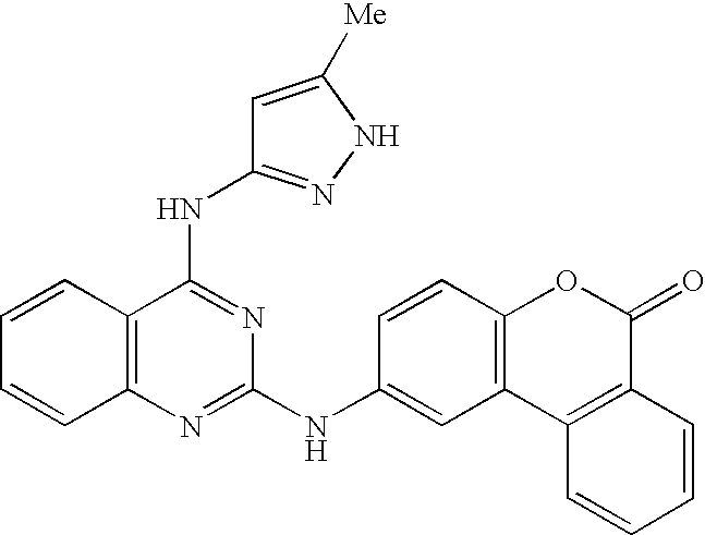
C1=CC2=C(C=C1)N=C(NC1=CC3=C(C=C1)OC(=O)C1=C3C=CC=C1)N=C2NC1=NNC([Me])=C1
